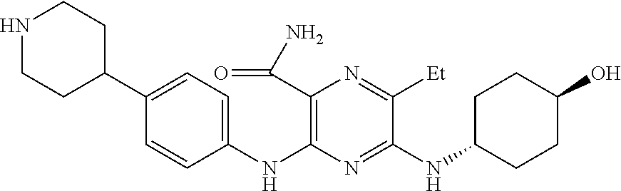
C1(NC2=C(C(N)=O)N=C([Et])C(NC3CCC(O)CC3)=N2)=CC=C(C2CCNCC2)C=C1
